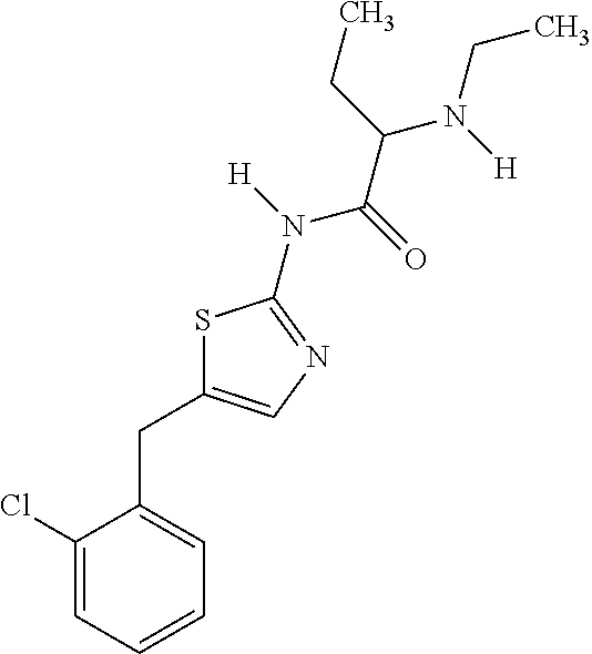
C1(Cl)=CC=CC=C1CC1=CN=C(N(C(C(N(CC)[H])CC)=O)[H])S1
